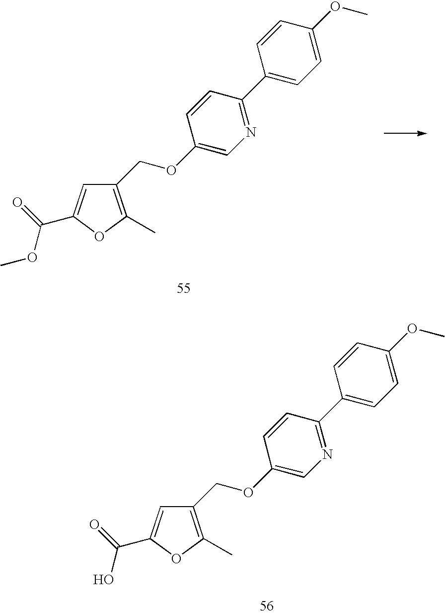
C1(COC2=CN=C(C3=CC=C(OC)C=C3)C=C2)=C(C)OC(C(OC)=O)=C1.C1(COC2=CN=C(C3=CC=C(OC)C=C3)C=C2)=C(C)OC(C(O)=O)=C1
